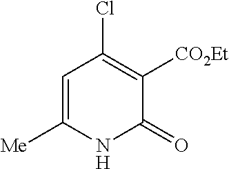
C1=C([Me])NC(=O)C([CO2Et])=C1Cl
